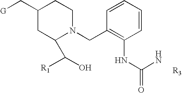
C1(C[G])CC(C([R1])O)N(CC2=C(NC(=O)N)C=CC=C2)CC1.[R3]
